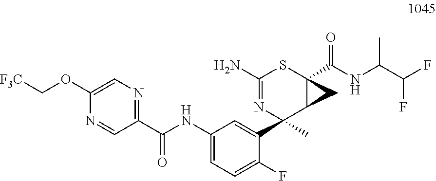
C1(OC[F3C])=CN=C(C(NC2=CC=C(F)C(C3(C)C4C(C(NC(C)C(F)F)=O)(SC(N)=N3)C4)=C2)=O)C=N1
